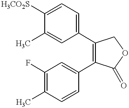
C1=C(C)C([H3CO2S])=CC=C1C1=C(C2=CC(F)=C(C)C=C2)C(=O)OC1
